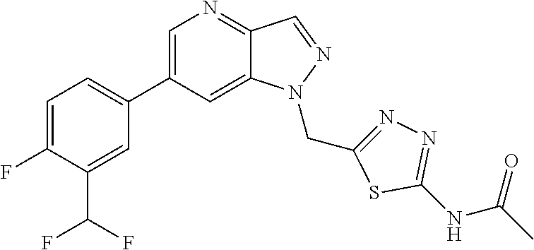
C1(C2=CC=C(F)C(C(F)F)=C2)=CN=C2C(=C1)N(CC1=NN=C(NC(C)=O)S1)N=C2
